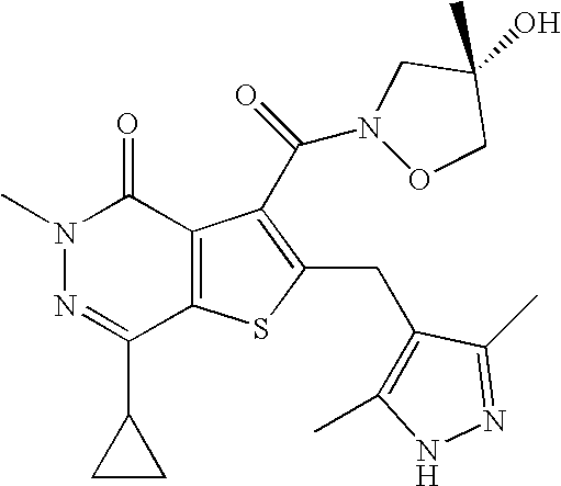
N1(C)N=C(C2CC2)C2=C(C1=O)C(C(N1OCC(O)(C)C1)=O)=C(CC1=C(C)NN=C1C)S2
